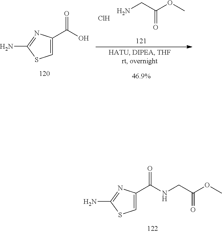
C1=C(C(O)=O)N=C(N)S1.NCC(OC)=O.Cl.C1=C(C(NCC(OC)=O)=O)N=C(N)S1
